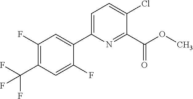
O(C)C(C1=NC(C2=CC(F)=C(C(F)(F)F)C=C2F)=CC=C1Cl)=O
